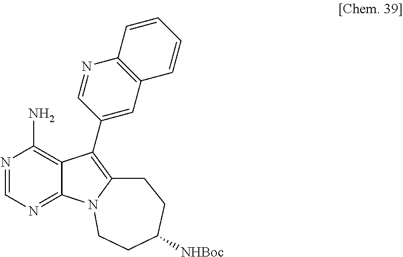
N1=CN=C2C(=C1N)C(C1=CC3=C(N=C1)C=CC=C3)=C1N2CCC([NHBoc])CC1
